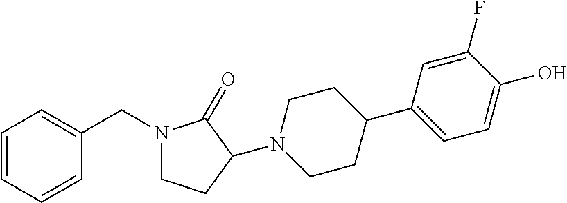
C1=CC=CC(CN2CCC(N3CCC(C4=CC=C(O)C(F)=C4)CC3)C2=O)=C1
